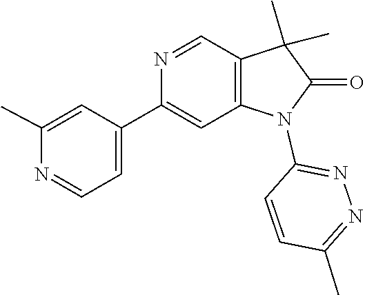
C1=C(C2=CC3=C(C=N2)C(C)(C)C(=O)N3C2=NN=C(C)C=C2)C=C(C)N=C1
